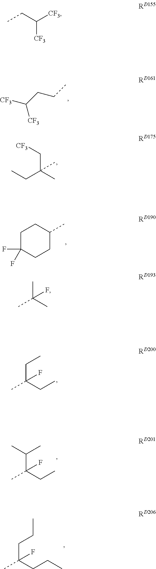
CCC([CF3])[CF3].[CF3]C(CCC)[CF3].CCC(C)(C[CF3])C.C1C(F)(F)CCC(C)C1.CC(CC)(CC)F.CC(CC)(C(C)C)F.CC(CCC)(CCC)F.CC(C)(C)F
